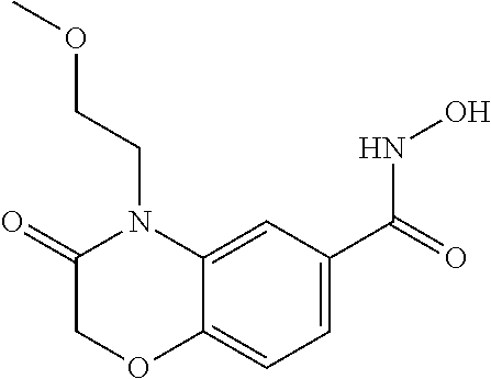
C1=C(C(=O)NO)C=C2C(=C1)OCC(=O)N2CCOC
